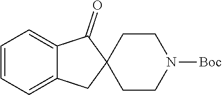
C1=CC=C2C(=C1)C(=O)C1(C2)CCN([Boc])CC1
